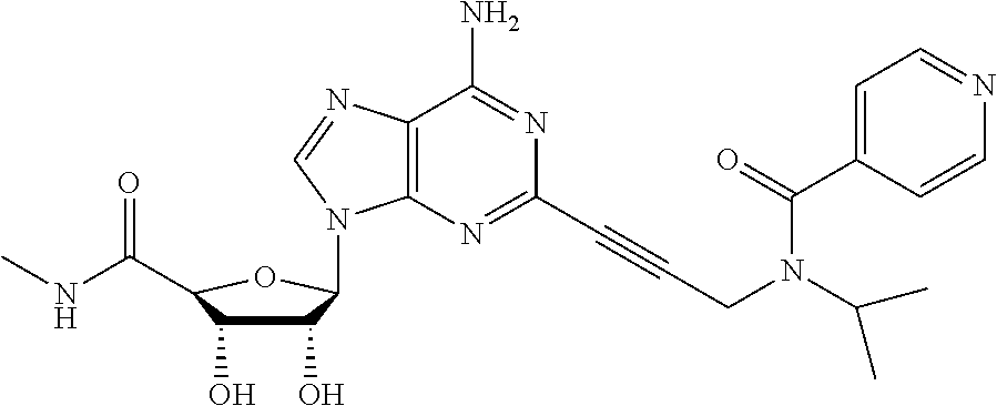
C1(O)C(O)C(C(NC)=O)OC1N1C2=C(C(N)=NC(C#CCN(C(=O)C3=CC=NC=C3)C(C)C)=N2)N=C1
